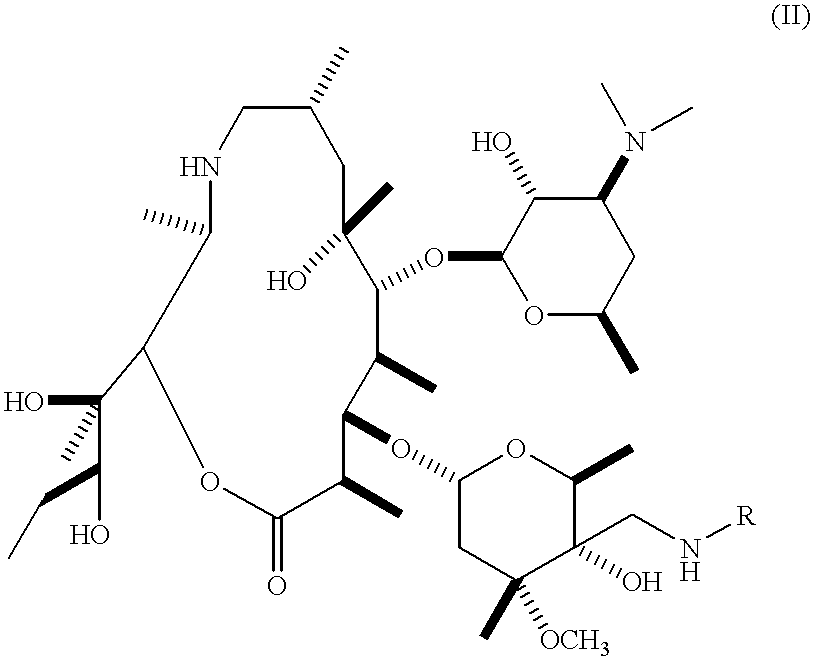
C1(C)NCC(C)CC(C)(O)C(OC2OC(C)CC(N(C)C)C2O)C(C)C(OC2OC(C)C(CN[R])(O)C(C)([OCH3])C2)C(C)C(=O)OC(C(O)(C)C(O)CC)C1
